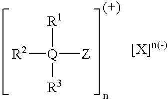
[R1][Q]([R3])([R2])[Z]
